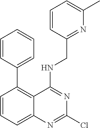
C1=CC(C2=C3C(=CC=C2)N=C(Cl)N=C3NCC2=NC(C)=CC=C2)=CC=C1
